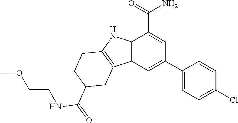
C12=C(C=C(C3=CC=C(Cl)C=C3)C=C1C(=O)N)C1=C(N2)CCC(C(NCCOC)=O)C1
